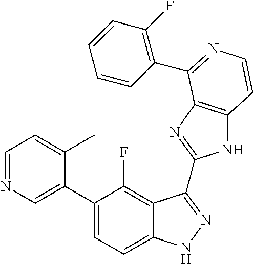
C1=C(C2=CC=C3C(=C2F)C(C2=NC4=C(N2)C=CN=C4C2=C(F)C=CC=C2)=NN3)C(C)=CC=N1
